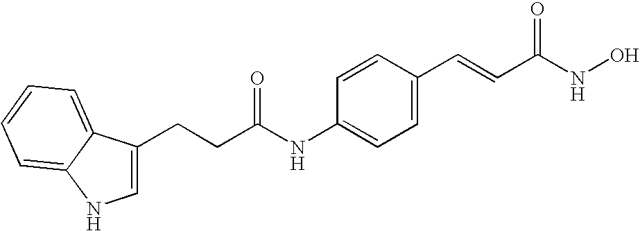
C(NC1=CC=C(C=CC(NO)=O)C=C1)(CCC1=CNC2=CC=CC=C12)=O
